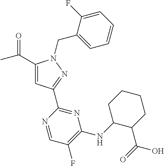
C1(C(=O)C)=CC(C2=NC(NC3C(C(O)=O)CCCC3)=C(F)C=N2)=NN1CC1=CC=CC=C1F
